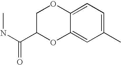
C1=C2C(=CC(C)=C1)OC(C(NC)=O)CO2
